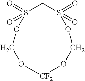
S1(=O)(=O)CS(=O)(=O)OCO[CF2]OCO1
